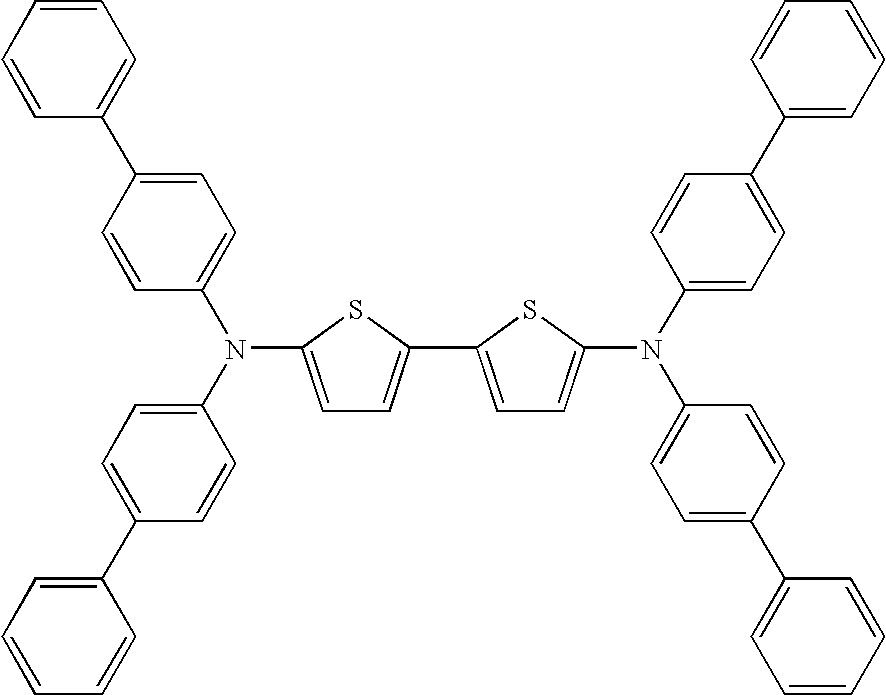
C1=C(N(C2=CC=C(C3=CC=CC=C3)C=C2)C2=CC=C(C3=CC=CC=C3)C=C2)SC(C2=CC=C(N(C3=CC=C(C4=CC=CC=C4)C=C3)C3=CC=C(C4=CC=CC=C4)C=C3)S2)=C1
